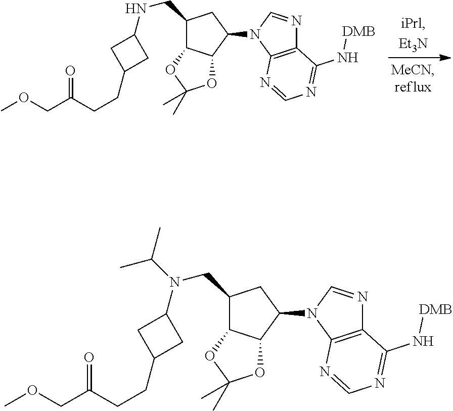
COCC(=O)CCC1CC(NCC2C3C(C(N4C5=C(N=C4)C(N[DMB])=NC=N5)C2)OC(C)(C)O3)C1.COCC(=O)CCC1CC(N(CC2C3C(C(N4C5=C(N=C4)C(N[DMB])=NC=N5)C2)OC(C)(C)O3)C(C)C)C1
